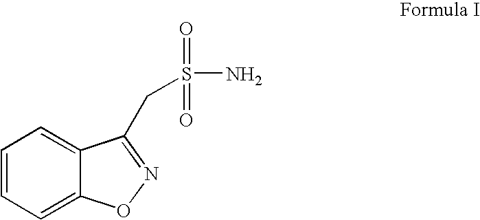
C1=CC=C2C(=C1)C(CS(N)(=O)=O)=NO2
